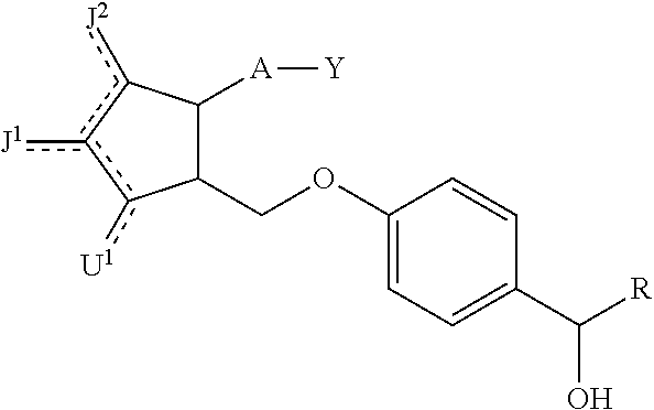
C1(COC2=CC=C(C([R])O)C=C2)C([A][Y])c([J2])c([J1])c1[U1]
